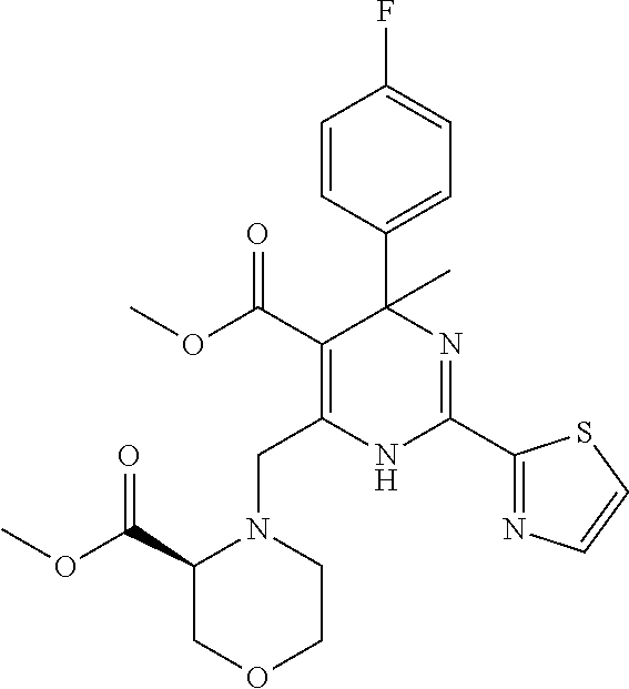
O(C(C1N(CC2=C(C(OC)=O)C(C3=CC=C(F)C=C3)(C)N=C(C3=NC=CS3)N2)CCOC1)=O)C
